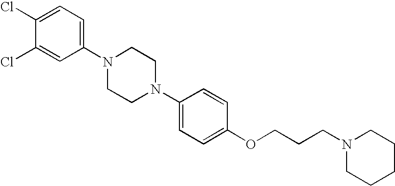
C1N(C2=CC=C(OCCCN3CCCCC3)C=C2)CCN(C2=CC=C(Cl)C(Cl)=C2)C1
